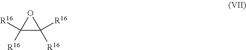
C1([R16])([R16])C([R16])([R16])O1
